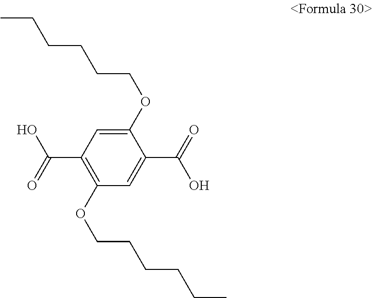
C1(OCCCCCC)=CC(C(O)=O)=C(OCCCCCC)C=C1C(=O)O
